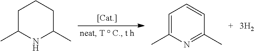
C1C(C)NC(C)CC1.C1=C(C)N=C(C)C=C1
